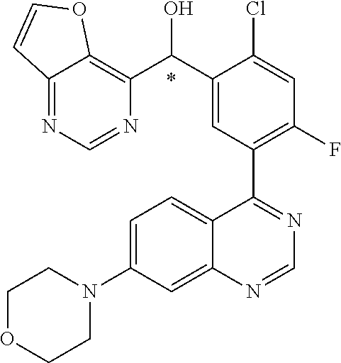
C1=C(N2CCOCC2)C=C2C(=C1)C(C1=C(F)C=C(Cl)C(C(O)C3=C4C(=NC=N3)C=CO4)=C1)=NC=N2.*
